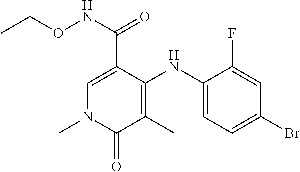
C1=C(C(NOCC)=O)C(NC2=CC=C(Br)C=C2F)=C(C)C(=O)N1C
